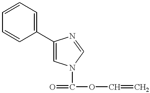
C1(C2=CC=CC=C2)=CN(C(=O)OC=C)C=N1
